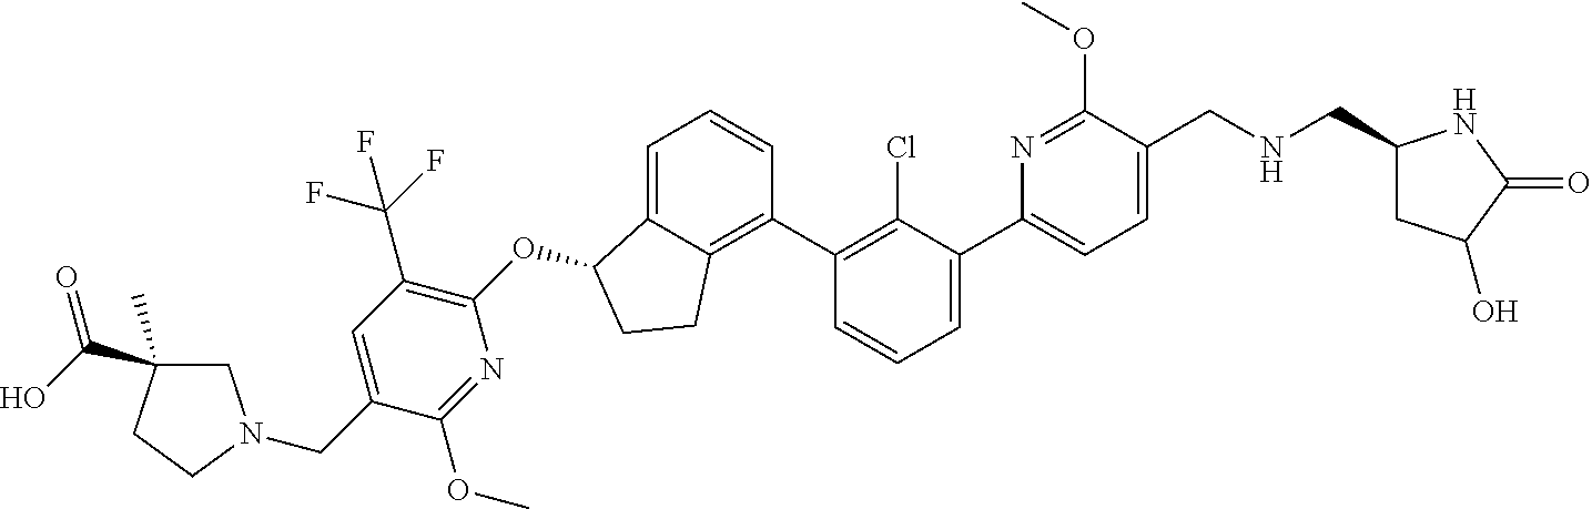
O(C1C2=CC=CC(C3=C(Cl)C(C4=CC=C(CNCC5CC(O)C(=O)N5)C(OC)=N4)=CC=C3)=C2CC1)C1=C(C(F)(F)F)C=C(CN2CC(C)(C(O)=O)CC2)C(OC)=N1
